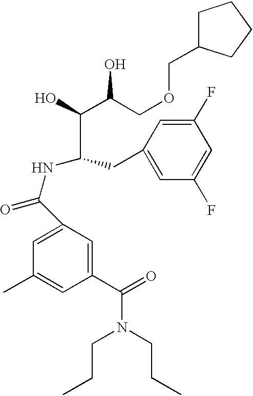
C1(C(=O)N(CCC)CCC)=CC(C(NC(CC2=CC(F)=CC(F)=C2)C(C(O)COCC2CCCC2)O)=O)=CC(C)=C1
